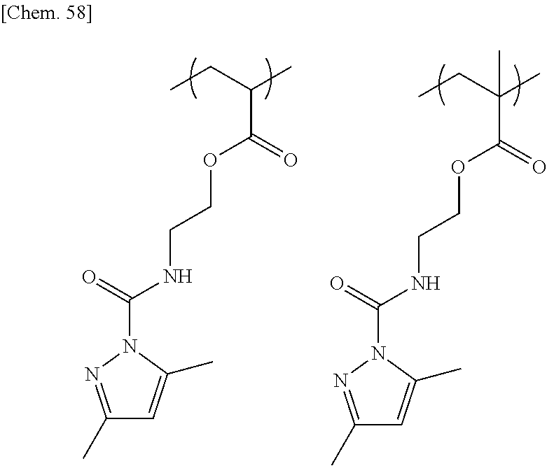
C(C(=O)OCCNC(N1N=C(C)C=C1C)=O)(C)(CC)C.C(C(=O)OCCNC(N1N=C(C)C=C1C)=O)(C)CC
